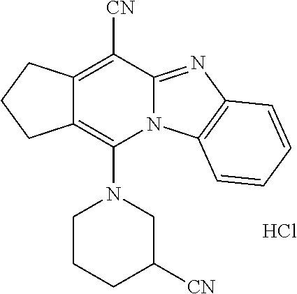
Cl.C12=C(N3CCCC([CN])C3)N3C(=NC4=C3C=CC=C4)C([CN])=C1CCC2
